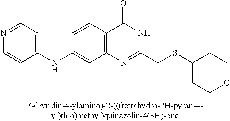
C1(NC2=CC=NC=C2)=CC2=C(C=C1)C(=O)NC(CSC1CCOCC1)=N2
